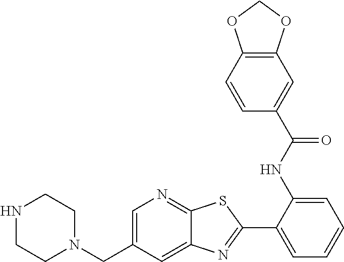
C1(NC(=O)C2=CC3=C(C=C2)OCO3)=CC=CC=C1C1=NC2=CC(CN3CCNCC3)=CN=C2S1
